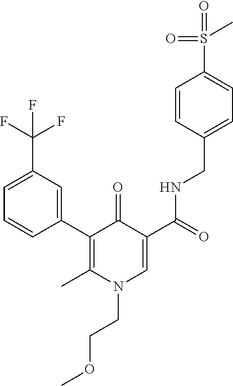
C1=CC(C2=C(C)N(CCOC)C=C(C(=O)NCC3=CC=C(S(C)(=O)=O)C=C3)C2=O)=CC(C(F)(F)F)=C1
